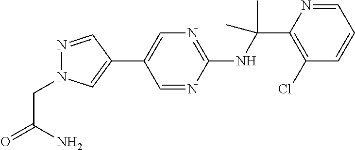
C1(NC(C2=C(Cl)C=CC=N2)(C)C)=NC=C(C2=CN(CC(N)=O)N=C2)C=N1
